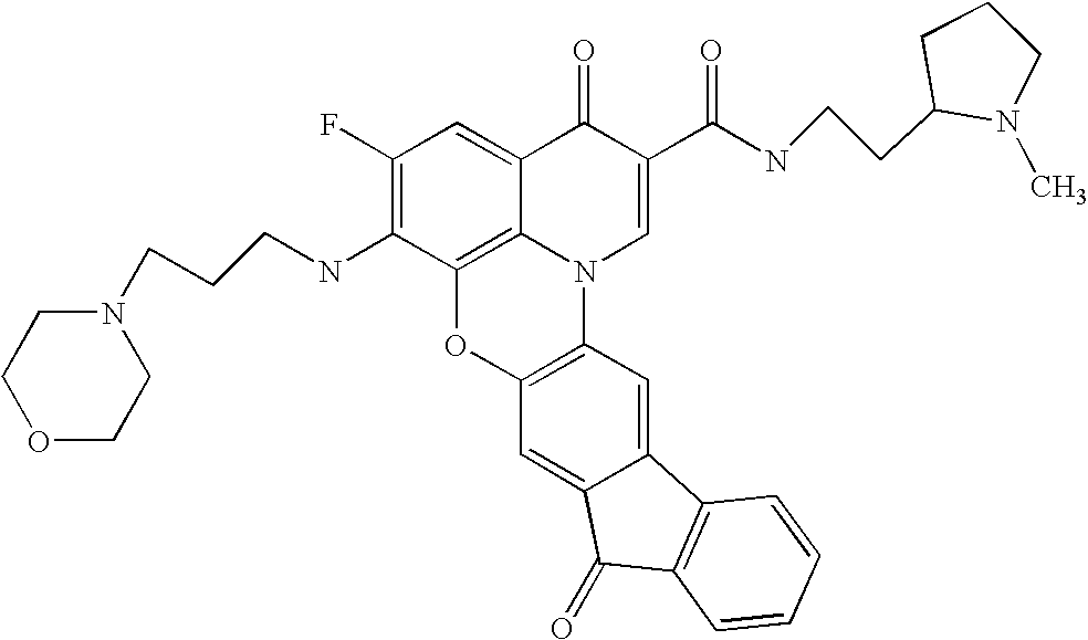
C1(F)=C(NCCCN2CCOCC2)C2=C3C(=C1)C(=O)C(C(NCCC1N(C)CCC1)=O)=CN3C1=C(O2)C=C2C(=C1)C1=C(C2=O)C=CC=C1
